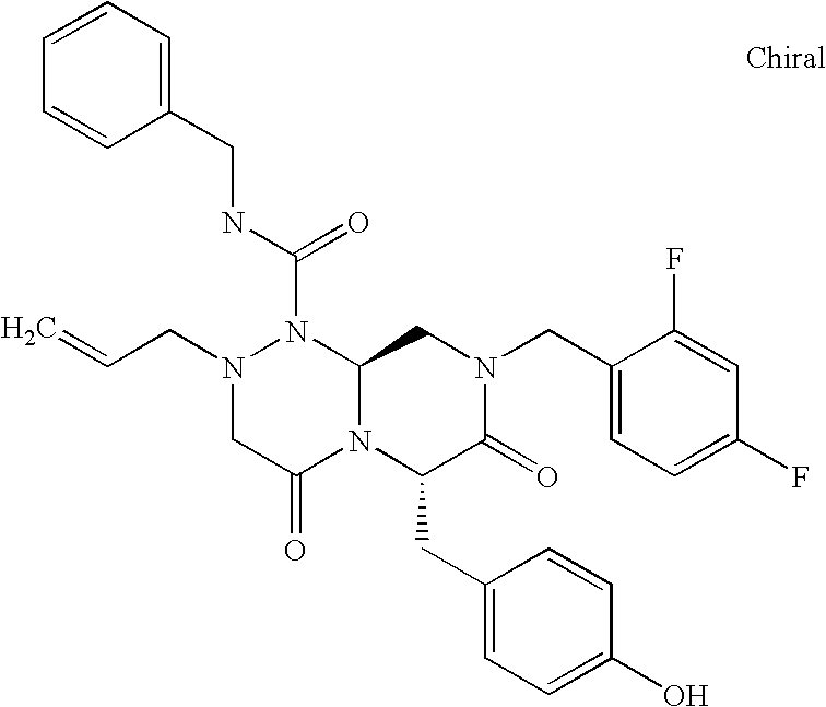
C(N1CC(=O)N2C(N1C(NCC1=CC=CC=C1)=O)CN(CC1=CC=C(F)C=C1F)C(=O)C2CC1=CC=C(O)C=C1)C=C
